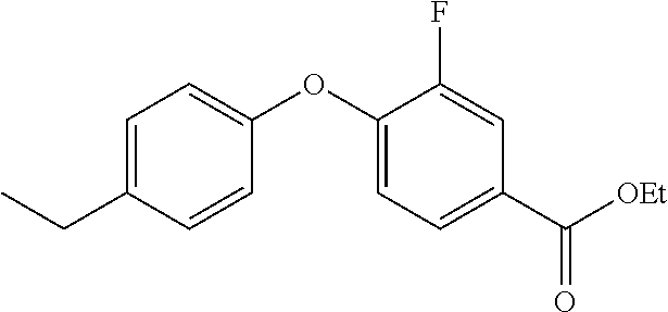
C1=C(CC)C=CC(OC2=CC=C(C([OEt])=O)C=C2F)=C1
